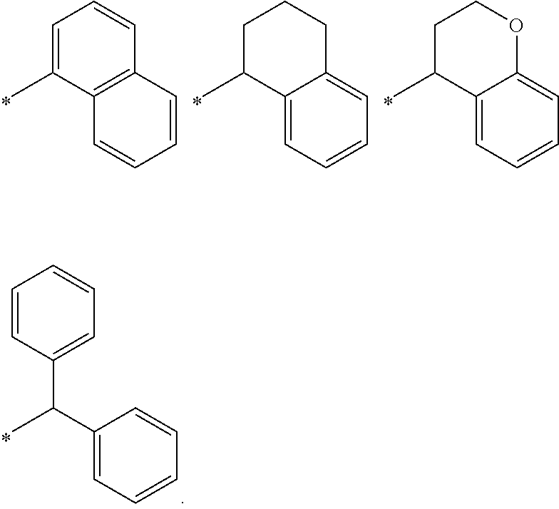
C1C(C)C2=CC=CC=C2CC1.C1C(C)C2=CC=CC=C2OC1.C1=C(C)C2=C(C=C1)C=CC=C2.C1=CC(C(C2=CC=CC=C2)C)=CC=C1
